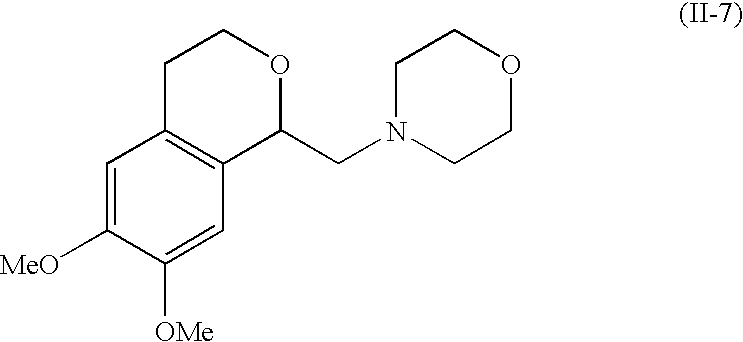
C1=C([MeO])C([OMe])=CC2=C1CCOC2CN1CCOCC1
